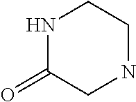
N1C(=O)CNCC1
